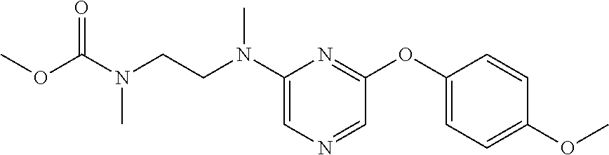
C1(N(CCN(C(OC)=O)C)C)=CN=CC(OC2=CC=C(OC)C=C2)=N1
